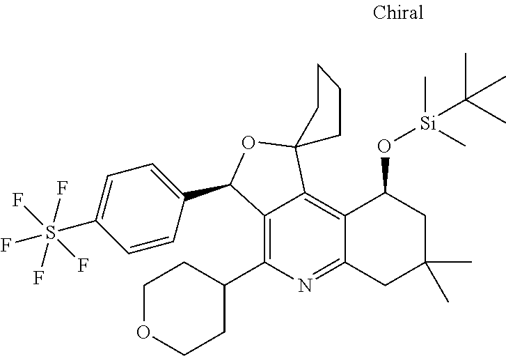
C12=C(C3CCOCC3)N=C3C(=C1C1(OC2C2=CC=C(S(F)(F)(F)(F)F)C=C2)CCCC1)C(O[Si](C(C)(C)C)(C)C)CC(C)(C)C3
